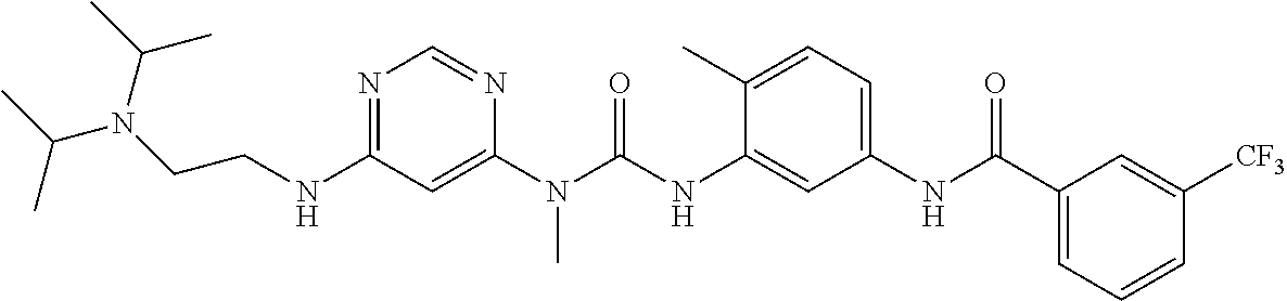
N(C1=NC=NC(N(C(NC2=CC(NC(C3=CC=CC([CF3])=C3)=O)=CC=C2C)=O)C)=C1)CCN(C(C)C)C(C)C
